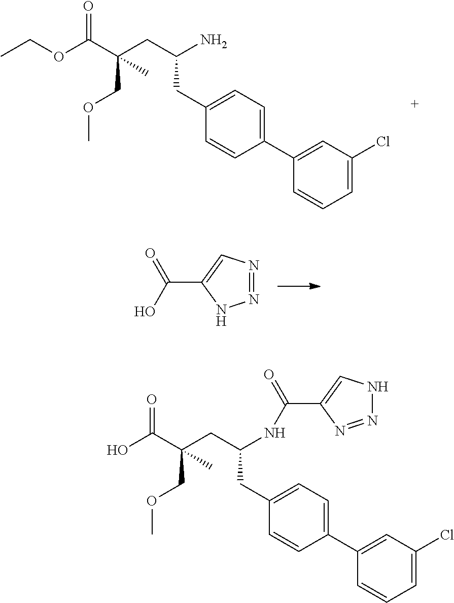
OC(C1=CN=NN1)=O.C1(C2=CC(Cl)=CC=C2)=CC=C(CC(CC(C(OCC)=O)(COC)C)N)C=C1.C1(C2=CC(Cl)=CC=C2)=CC=C(CC(CC(C(O)=O)(COC)C)NC(C2=CNN=N2)=O)C=C1
